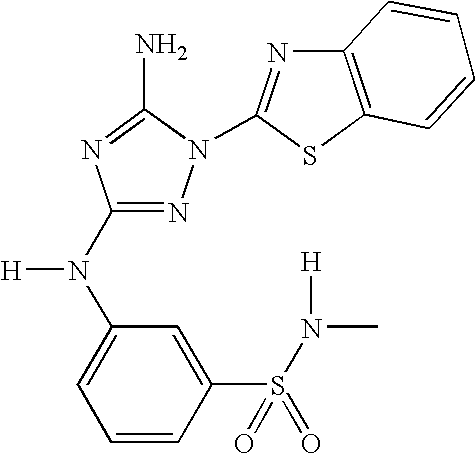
N1=C(N(C2=CC=CC(S(=O)(=O)N([H])C)=C2)[H])N=C(N)N1C1=NC2=C(S1)C=CC=C2
